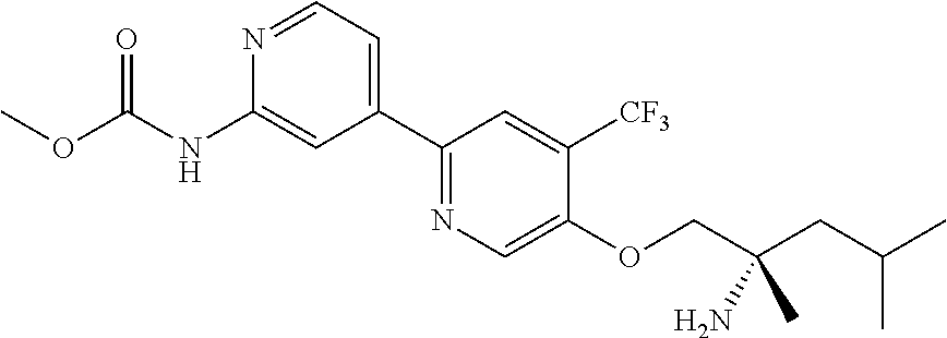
C1(C2=CC=NC(NC(OC)=O)=C2)=NC=C(OCC(CC(C)C)(C)N)C([CF3])=C1
